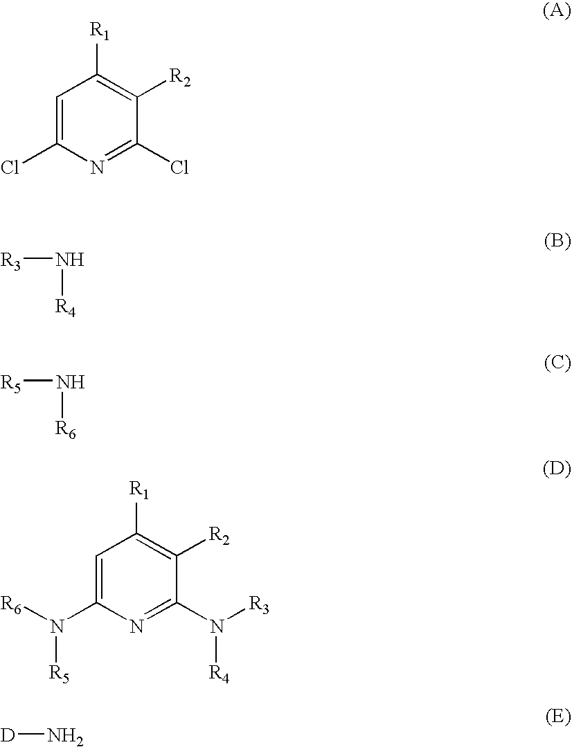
C1=C(Cl)N=C(Cl)C([R2])=C1[R1].[R4]N[R3].[R6]N[R5].C1=C(N([R6])[R5])N=C(N([R3])[R4])C([R2])=C1[R1].[D]N
